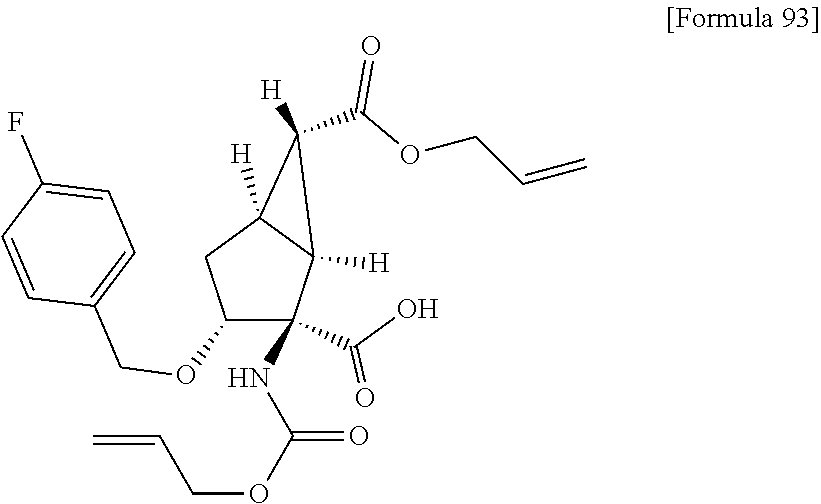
C1(C(OCC=C)=O)([H])C2([H])C(NC(OCC=C)=O)(C(O)=O)C(OCC3=CC=C(F)C=C3)CC12[H]
